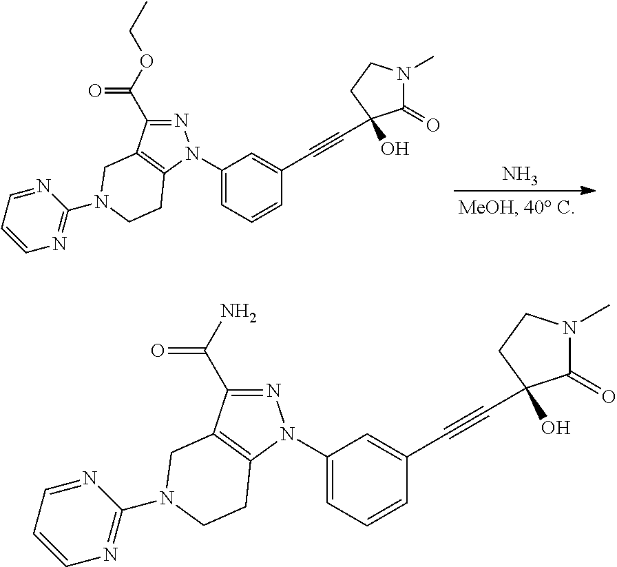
N1=C(C(OCC)=O)C2=C(N1C1=CC=CC(C#CC3(O)C(=O)N(C)CC3)=C1)CCN(C1=NC=CC=N1)C2.N.N1=C(C(N)=O)C2=C(N1C1=CC=CC(C#CC3(O)C(=O)N(C)CC3)=C1)CCN(C1=NC=CC=N1)C2
